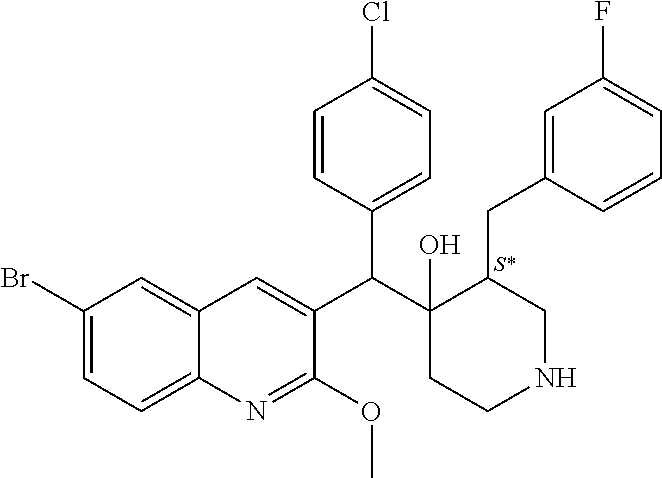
C1(Br)=CC=C2C(=C1)C=C(C(C1(O)CCNCC1CC1=CC(F)=CC=C1)C1=CC=C(Cl)C=C1)C(OC)=N2.[S*]
